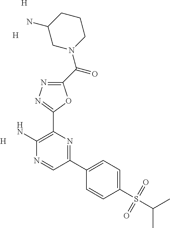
C1(C(=O)N2CCCC(N)C2)=NN=C(C2=C(N)N=CC(C3=CC=C(S(C(C)C)(=O)=O)C=C3)=N2)O1.[H].[H].[H]
